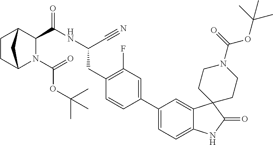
C1CC2N(C(=O)OC(C)(C)C)C(C(=O)NC(CC3=C(F)C=C(C4=CC=C5C(=C4)C4(C(=O)N5)CCN(C(OC(C)(C)C)=O)CC4)C=C3)C#N)C1C2
